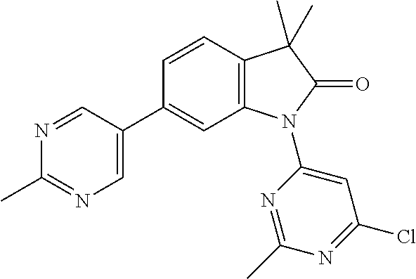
C12=C(C=CC(C3=CN=C(C)N=C3)=C1)C(C)(C)C(=O)N2C1=CC(Cl)=NC(C)=N1
